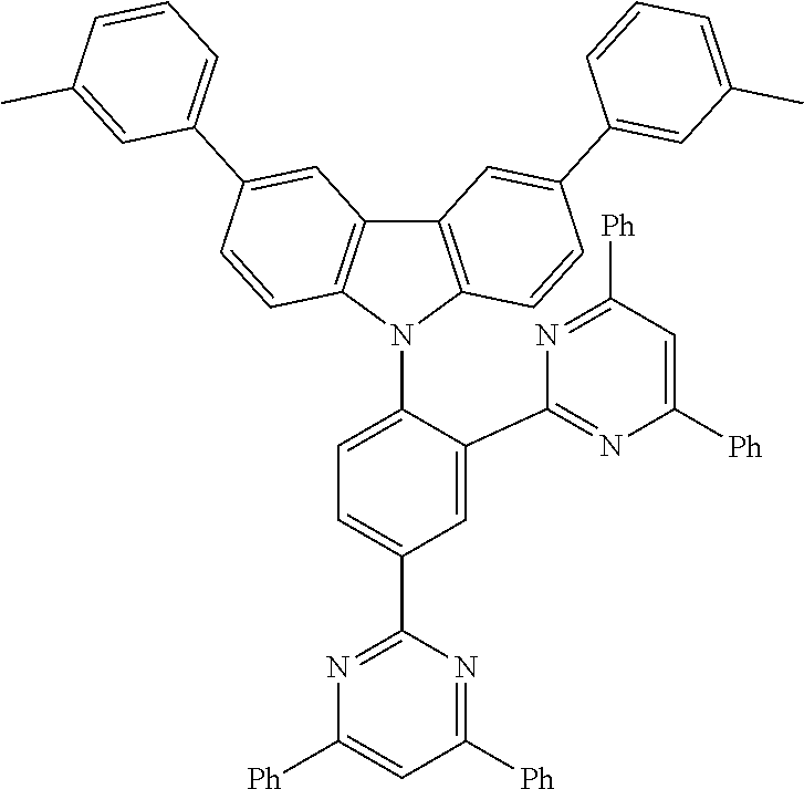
C1=C(C2=NC([Ph])=CC([Ph])=N2)C(N2C3=C(C4=C2C=CC(C2=CC=CC(C)=C2)=C4)C=C(C2=CC(C)=CC=C2)C=C3)=CC=C1C1=NC([Ph])=CC([Ph])=N1
